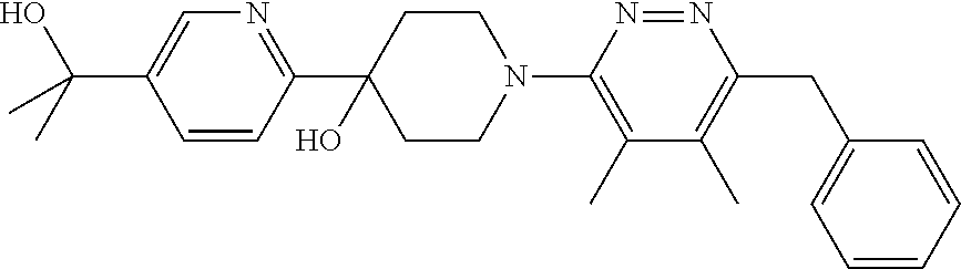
C1=CC=CC(CC2=C(C)C(C)=C(N3CCC(C4=NC=C(C(C)(O)C)C=C4)(O)CC3)N=N2)=C1
